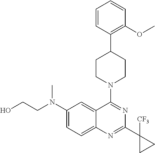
C1(N(CCO)C)=CC=C2C(=C1)C(N1CCC(C3=C(OC)C=CC=C3)CC1)=NC(C1([CF3])CC1)=N2
